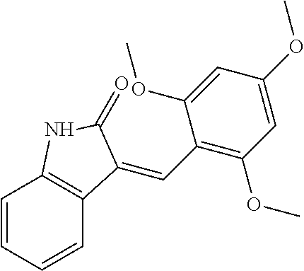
C1=CC=CC2=C1NC(=O)C2=CC1=C(OC)C=C(OC)C=C1OC
